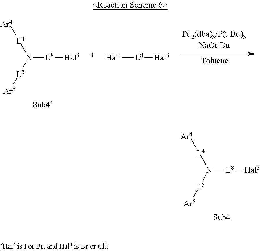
N([L8][Hal3])([L4][Ar4])[L5][Ar5].N([L8][Hal3])([L4][Ar4])[L5][Ar5].[Hal4][L8][Hal3]
